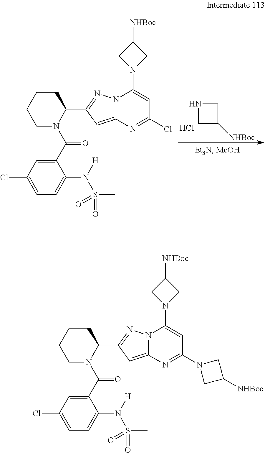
N12C(=CC(C3N(C(C4=CC(Cl)=CC=C4N([H])S(C)(=O)=O)=O)CCCC3)=N1)N=C(Cl)C=C2N1CC([NHBoc])C1.N1CC([NHBoc])C1.Cl.N12C(=CC(C3N(C(C4=CC(Cl)=CC=C4N([H])S(C)(=O)=O)=O)CCCC3)=N1)N=C(N1CC([NHBoc])C1)C=C2N1CC([NHBoc])C1
